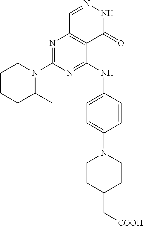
C1CCC(C)N(C2=NC3=C(C(NC4=CC=C(N5CCC(C[COOH])CC5)C=C4)=N2)C(=O)NN=C3)C1
